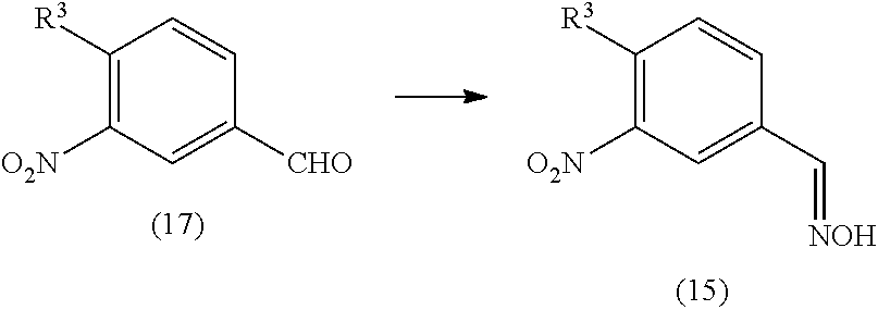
C1([R3])=C([O2N])C=C(C=[NOH])C=C1.C1([R3])=C([O2N])C=C([CHO])C=C1
